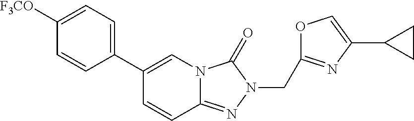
C1=CC2=NN(CC3=NC(C4CC4)=CO3)C(=O)N2C=C1C1=CC=C([F3CO])C=C1
